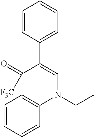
C1=CC(C(=CN(CC)C2=CC=CC=C2)C(=O)[F3C])=CC=C1
